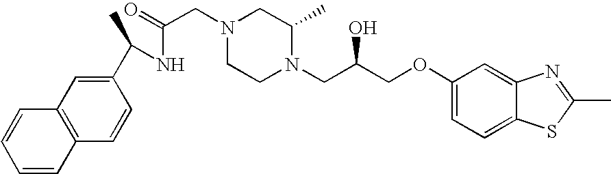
N1(CC(NC(C2=CC3=C(C=C2)C=CC=C3)C)=O)CCN(CC(COC2=CC=C3C(=C2)N=C(C)S3)O)C(C)C1
